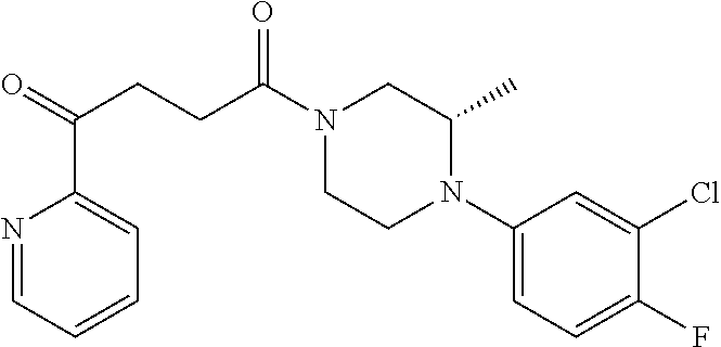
C1(N2CCN(C(CCC(=O)C3=CC=CC=N3)=O)CC2C)=CC=C(F)C(Cl)=C1
